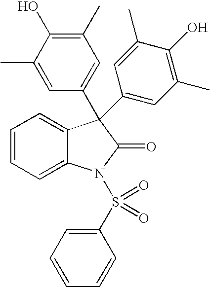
C1=CC=C2C(=C1)C(C1=CC(C)=C(O)C(C)=C1)(C1=CC(C)=C(O)C(C)=C1)C(=O)N2S(C1=CC=CC=C1)(=O)=O
